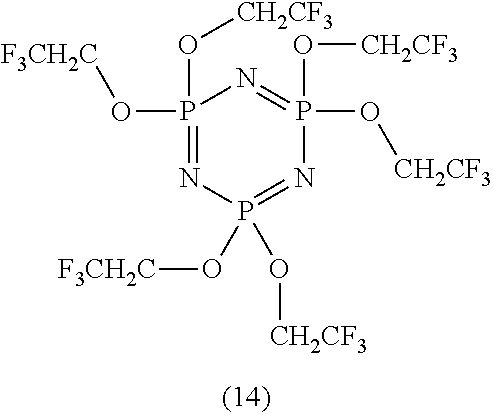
P1(O[CH2CF3])(O[F3CH2C])=NP(O[F3CH2C])(O[CH2CF3])=NP(O[CH2CF3])(O[CH2CF3])=N1
